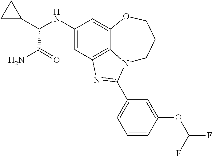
C1(NC(C2CC2)C(N)=O)=CC2=C3C(=C1)OCCCN3C(C1=CC=CC(OC(F)F)=C1)=N2
